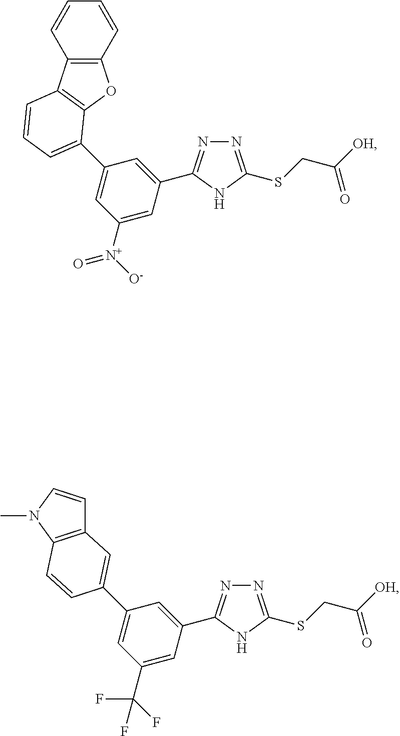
N1=C(SCC(=O)[OH])NC(C2=CC(C3=CC=CC4=C3OC3=C4C=CC=C3)=CC([N+](=O)[O-])=C2)=N1.N1=C(SCC(=O)[OH])NC(C2=CC(C3=CC4=C(N(C)C=C4)C=C3)=CC(C(F)(F)F)=C2)=N1
